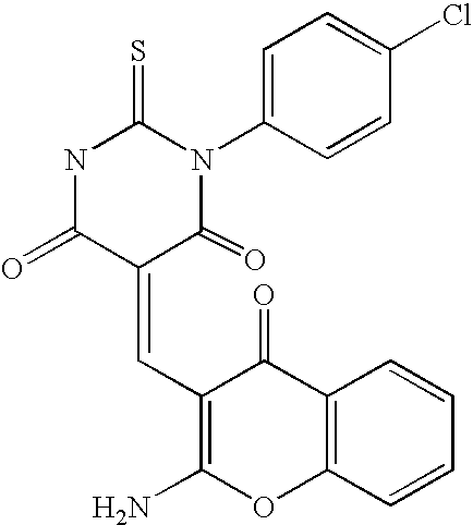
N1C(=O)C(=CC2=C(N)OC3=C(C2=O)C=CC=C3)C(=O)N(C2=CC=C(Cl)C=C2)C1=S
